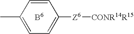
C1=CC(C)=CC=C1[Z6][CONR14R15]
